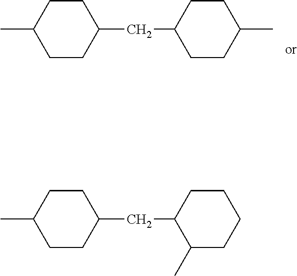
C1CC(C)CCC1CC1CCC(C)CC1.C1CC(C)CCC1CC1C(C)CCCC1
